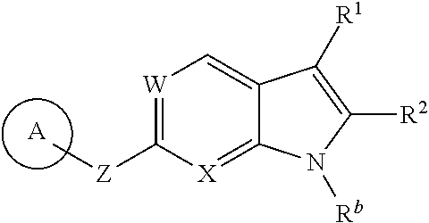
[A].[W]1=C([Z]C)[X]=C2C(=C1)C([R1])=C([R2])N2[Rb]
